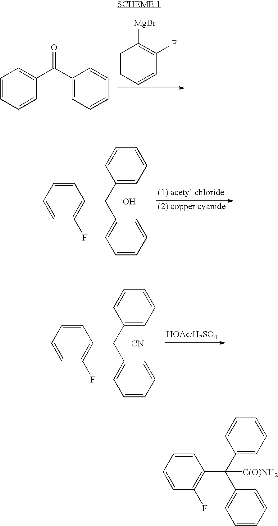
C1=CC=CC(C(C2=CC=CC=C2)=O)=C1.C1=CC=CC(F)=C1[MgBr].C1(F)=C(C(C2=CC=CC=C2)(C2=CC=CC=C2)O)C=CC=C1.C1(F)=C(C(C2=CC=CC=C2)(C2=CC=CC=C2)[CN])C=CC=C1.C1(F)=C(C(C2=CC=CC=C2)(C2=CC=CC=C2)[C(O)NH2])C=CC=C1
